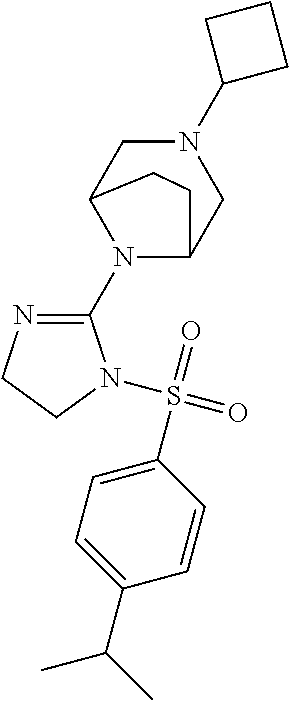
C1(N2C3CN(C4CCC4)CC2CC3)=NCCN1S(=O)(=O)C1=CC=C(C(C)C)C=C1
